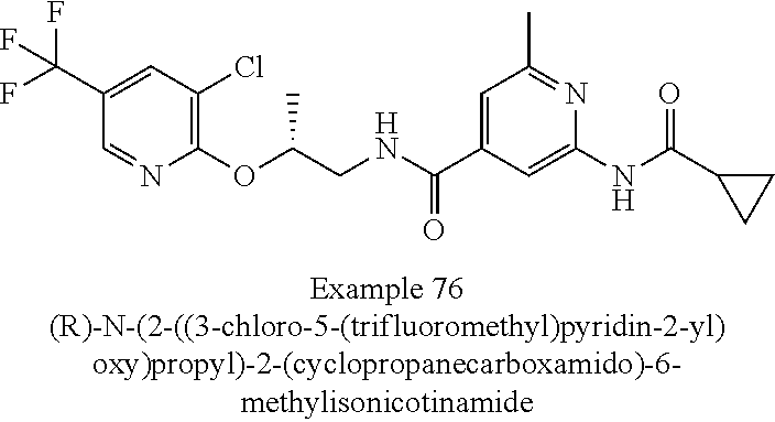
C1=NC(OC(CNC(C2=CC(C)=NC(NC(=O)C3CC3)=C2)=O)C)=C(Cl)C=C1C(F)(F)F
